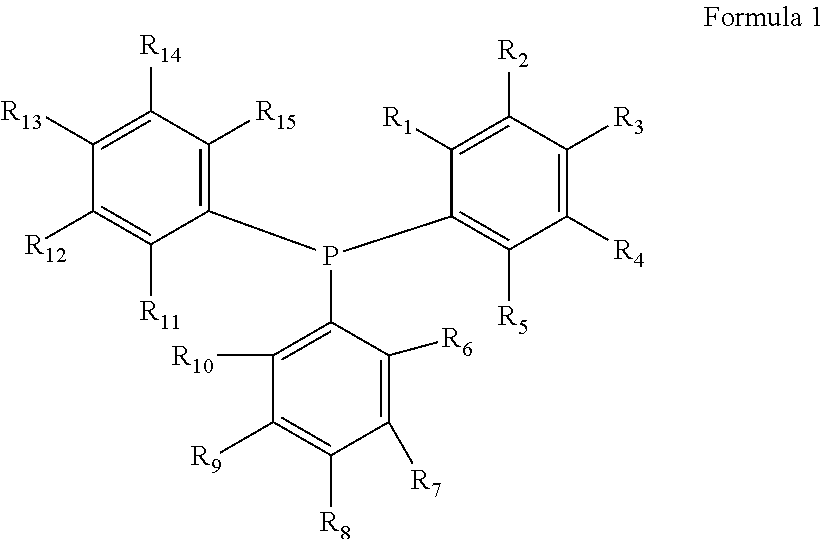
C1(P(C2=C([R5])C([R4])=C([R3])C([R2])=C2[R1])C2=C([R10])C([R9])=C([R8])C([R7])=C2[R6])=C([R15])C([R14])=C([R13])C([R12])=C1[R11]
